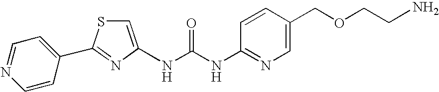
N1=C(C2=CC=NC=C2)SC=C1NC(NC1=NC=C(COCCN)C=C1)=O
